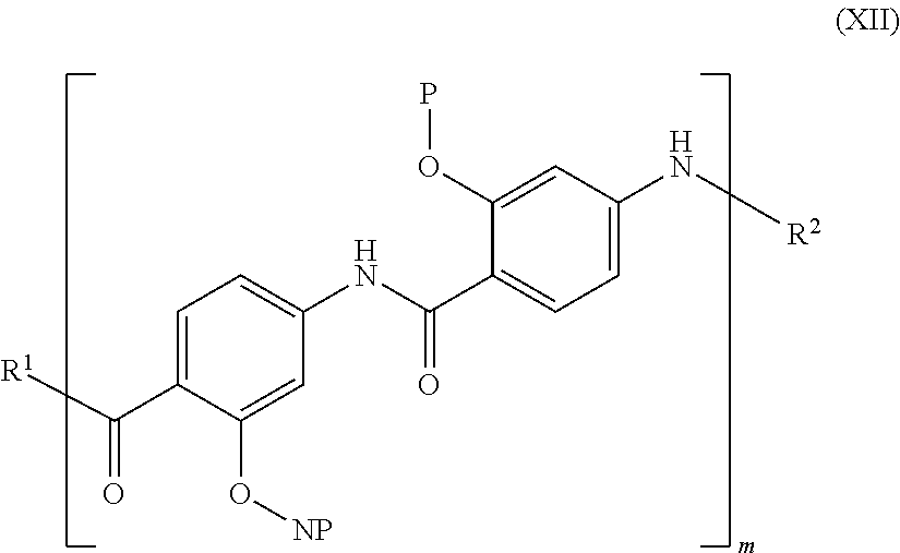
C1=C(C([R1])=O)C(O[NP])=CC(NC(C2=CC=C(N[R2])C=C2OP)=O)=C1
